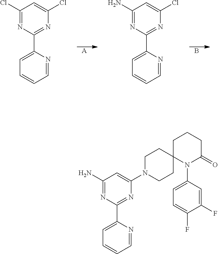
[A].B.C1(Cl)=NC(C2=CC=CC=N2)=NC(Cl)=C1.C1(N)=NC(C2=CC=CC=N2)=NC(Cl)=C1.C1(N)=NC(C2=CC=CC=N2)=NC(N2CCC3(CC2)N(C2=CC=C(F)C(F)=C2)C(=O)CCC3)=C1
